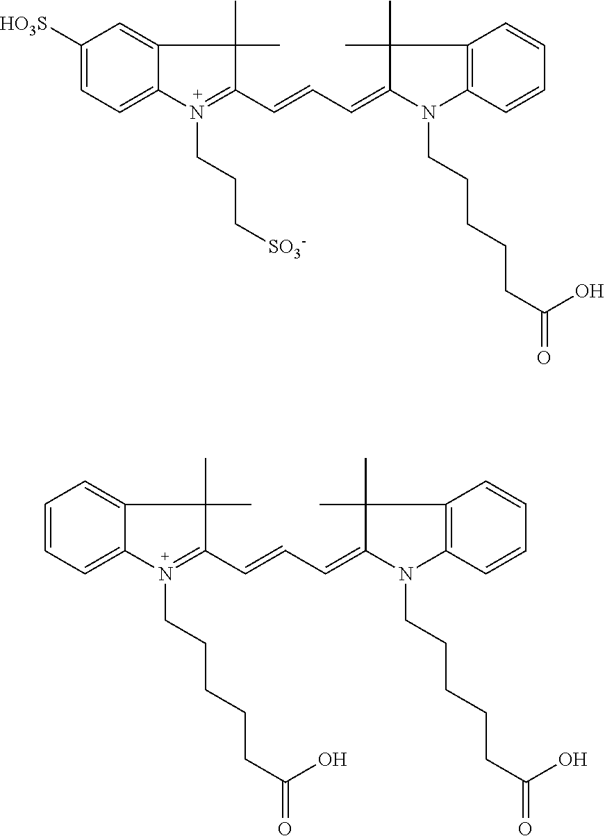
C1([HO3S])=CC=C2C(=C1)C(C)(C)C(C=CC=C1N(CCCCCC(O)=O)C3=C(C1(C)C)C=CC=C3)=N2CCC[SO3-].C1=CC=C2C(=C1)C(C)(C)C(C=CC=C1N(CCCCCC(O)=O)C3=C(C1(C)C)C=CC=C3)=N2CCCCCC(O)=O
